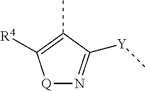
[Q]1N=C([Y]C)C(C)=C1[R4]
